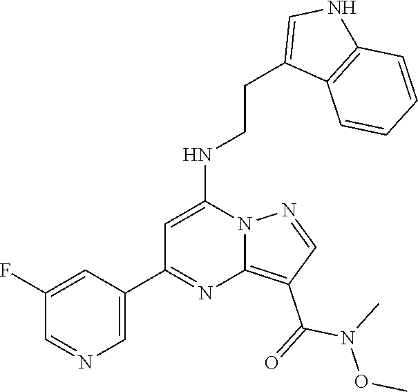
N12C(=C(C(=O)N(C)OC)C=N1)N=C(C1=CN=CC(F)=C1)C=C2NCCC1=CNC2=C1C=CC=C2
